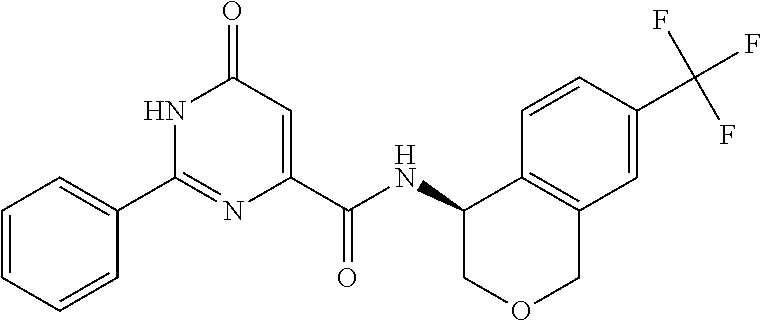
C1(C2=NC(C(NC3COCC4=C3C=CC(C(F)(F)F)=C4)=O)=CC(=O)N2)=CC=CC=C1
